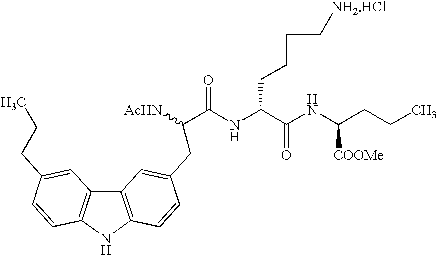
C12=C(NC3=C1C=C(CCC)C=C3)C=CC(CC(C(NC(CCCC[NH2HCl])C(=O)NC([COOMe])CCC)=O)[AcHN])=C2
